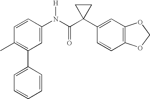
C1=CC(N(C(C2(C3=CC4=C(C=C3)OCO4)CC2)=O)[H])=CC(C2=CC=CC=C2)=C1C
